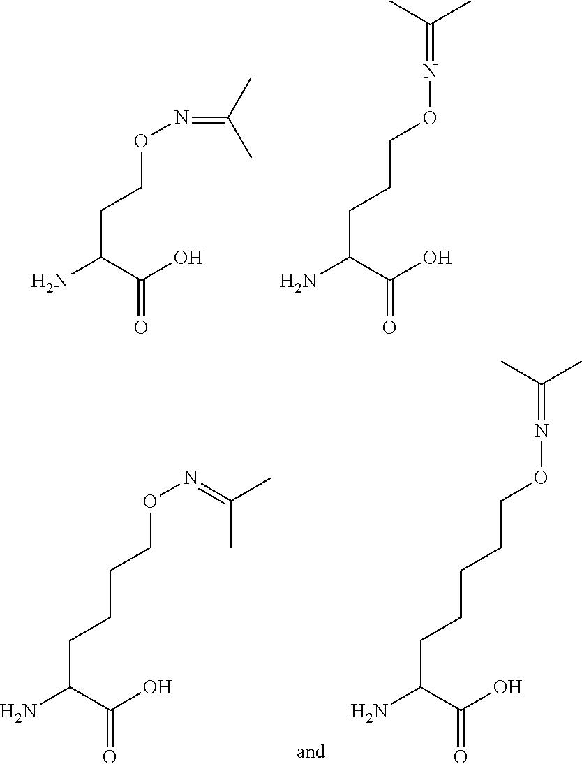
NC(C(O)=O)CCON=C(C)C.NC(C(O)=O)CCCON=C(C)C.NC(C(O)=O)CCCCON=C(C)C.NC(C(O)=O)CCCCCON=C(C)C
